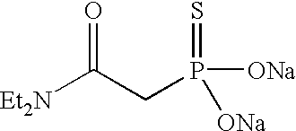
[Et2N]C(CP(=S)([ONa])[ONa])=O
